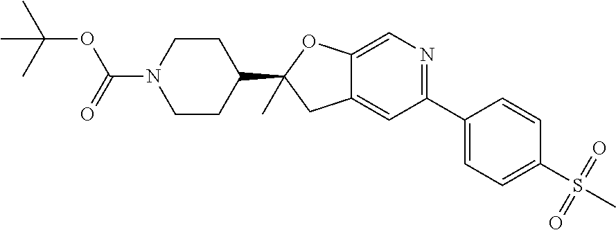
C1CN(C(=O)OC(C)(C)C)CCC1C1(C)CC2=CC(C3=CC=C(S(C)(=O)=O)C=C3)=NC=C2O1
